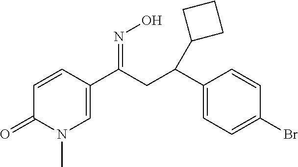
C1=CC(C(CC(C2=CC=C(Br)C=C2)C2CCC2)=NO)=CN(C)C1=O
